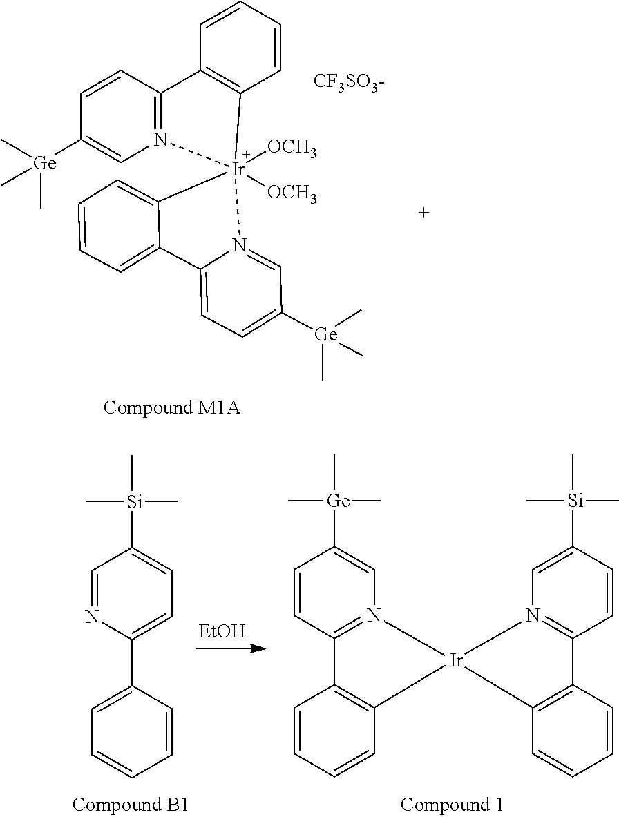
C1=CC2=N(C=C1[Ge](C)(C)C)[Ir]1([OCH3])([OCH3])(C3=C2C=CC=C3)C2=CC=CC=C2C2=CC=C([Ge](C)(C)C)C=N21.[CF3SO3-].[EtOH].C1=NC(C2=CC=CC=C2)=CC=C1[Si](C)(C)C.C1=CC2=N(C=C1[Ge](C)(C)C)[Ir]1(C3=C2C=CC=C3)N2=C(C=CC([Si](C)(C)C)=C2)C2=C1C=CC=C2
